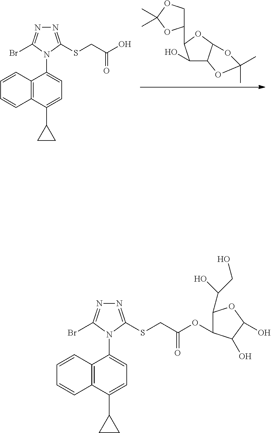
C12=C(C(C3CC3)=CC=C1N1C(Br)=NN=C1SCC(O)=O)C=CC=C2.C1(O)C2C(OC1C1COC(C)(C)O1)OC(C)(C)O2.C12=C(C(C3CC3)=CC=C1N1C(Br)=NN=C1SCC(=O)OC1C(C(O)CO)OC(O)C1O)C=CC=C2
